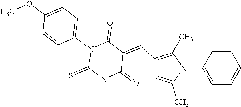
C1(N2C(=S)NC(=O)C(=CC3=C(C)N(C4=CC=CC=C4)C(C)=C3)C2=O)=CC=C(OC)C=C1
